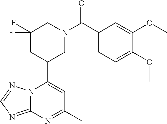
N12C(=NC=N1)N=C(C)C=C2C1CN(C(=O)C2=CC=C(OC)C(OC)=C2)CC(F)(F)C1
